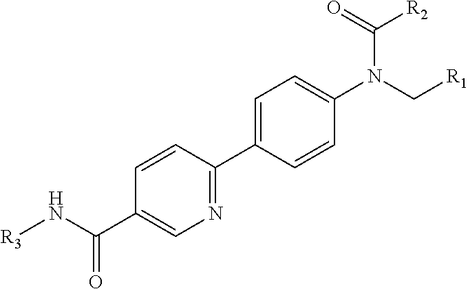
C1=CC(C2=CC=C(N(C[R1])C(=O)[R2])C=C2)=NC=C1C(=O)N[R3]
